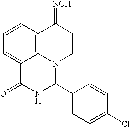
C1=CC2=C3C(=C1)C(=O)NC(C1=CC=C(Cl)C=C1)N3CCC2=[NOH]
